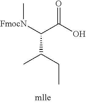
O=C(O)C([FmocN]C)C(CC)C
